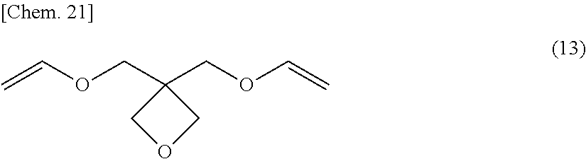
C=COCC1(COC=C)COC1
